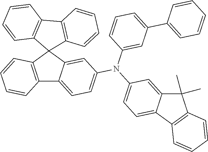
C12=C(C3(C4=C1C=CC=C4)C1=C(C4=CC=C(N(C5=CC=C6C(=C5)C(C)(C)C5=C6C=CC=C5)C5=CC(C6=CC=CC=C6)=CC=C5)C=C34)C=CC=C1)C=CC=C2
